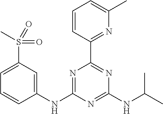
C1(NC2=NC(C3=NC(C)=CC=C3)=NC(NC(C)C)=N2)=CC(S(C)(=O)=O)=CC=C1
